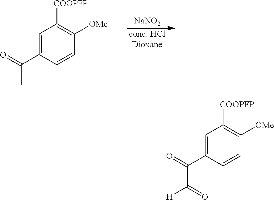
C1=CC(C(=O)C)=CC([COOPFP])=C1[OMe].[conc. HClDioxane].[NaNO2].C1=CC(C(=O)C(=O)[H])=CC([COOPFP])=C1[OMe]
